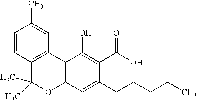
C1=CC2=C(C=C1C)C1=C(OC2(C)C)C=C(CCCCC)C(C(=O)O)=C1O
